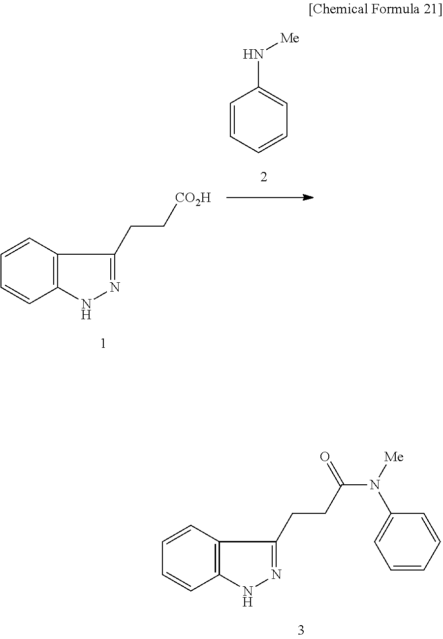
C1=CC2=C(C=C1)NN=C2CC[CO2H].C1=CC=CC=C1N[Me].C1=CC2=C(C=C1)NN=C2CCC(N(C1=CC=CC=C1)[Me])=O
